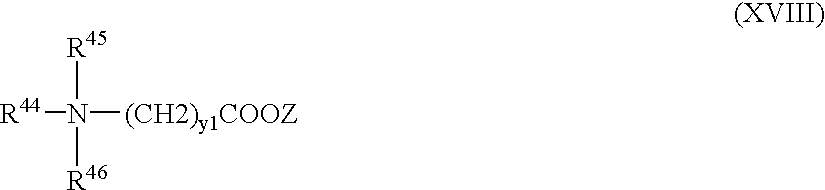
[R44]N([R45])([R46])[(CH2)y1COOZ]
